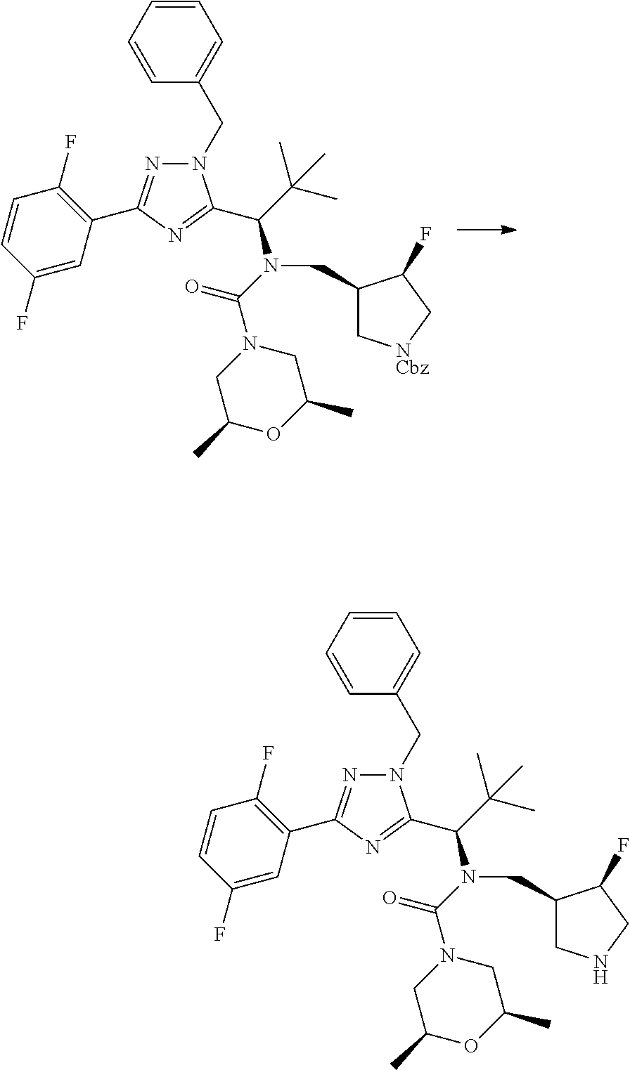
C1=CC=CC(CN2N=C(C3=C(F)C=CC(F)=C3)N=C2C(C(C)(C)C)N(C(N2CC(C)OC(C)C2)=O)CC2C[NCbz]CC2F)=C1.C1=CC=CC(CN2N=C(C3=C(F)C=CC(F)=C3)N=C2C(C(C)(C)C)N(C(N2CC(C)OC(C)C2)=O)CC2CNCC2F)=C1
